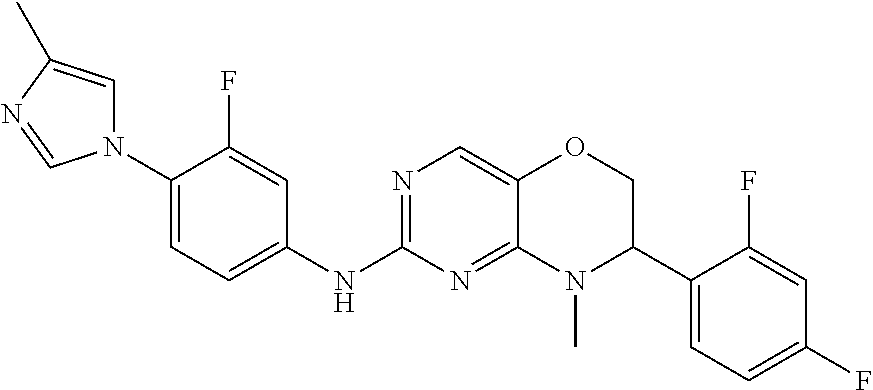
N1(C2=CC=C(NC3=NC=C4C(=N3)N(C)C(C3=CC=C(F)C=C3F)CO4)C=C2F)C=C(C)N=C1
